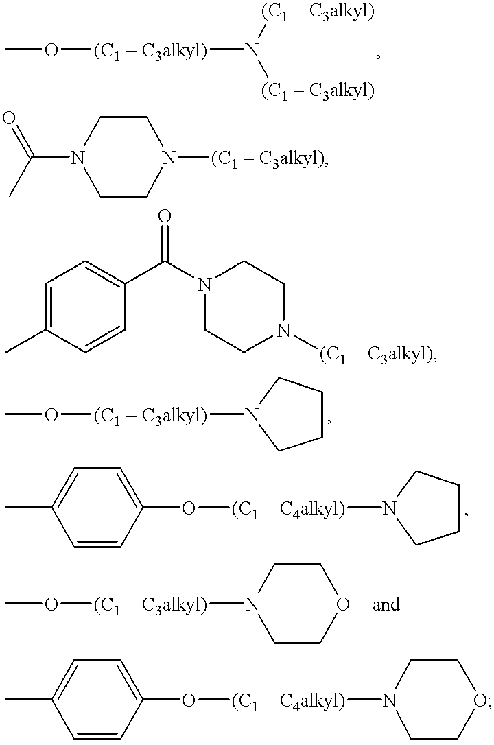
CO[(C1  C3alkyl)]N([(C1  C3alkyl)])[(C1  C3alkyl)].C(N1CCN([(C1  C3alkyl)])CC1)(C)=O.C1(C(N2CCN([(C1  C3alkyl)])CC2)=O)=CC=C(C)C=C1.CO[(C1  C3alkyl)]N1CCCC1.C1(O[(C1  C4alkyl)]N2CCCC2)=CC=C(C)C=C1.CO[(C1  C3alkyl)]N1CCOCC1.C1(O[(C1  C4alkyl)]N2CCOCC2)=CC=C(C)C=C1
